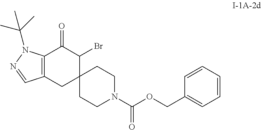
C12(CCN(C(OCC3=CC=CC=C3)=O)CC1)C(Br)C(=O)C1=C(C2)C=NN1C(C)(C)C
